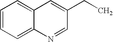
C1=CC=C2C(=C1)C=C(CC)C=N2
